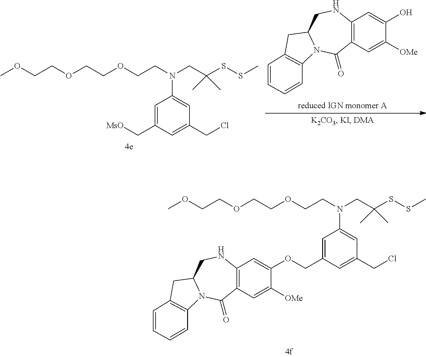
COCCOCCOCCN(CC(SSC)(C)C)C1=CC(CCl)=CC(C[MsO])=C1.OC1=CC2=C(C=C1[OMe])C(=O)N1C(CN2)CC2=C1C=CC=C2.COCCOCCOCCN(CC(SSC)(C)C)C1=CC(CCl)=CC(COC2=CC3=C(C=C2[OMe])C(=O)N2C(CN3)CC3=C2C=CC=C3)=C1
